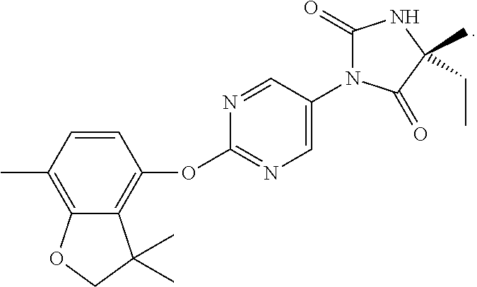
CC1=C2C(=C(OC3=NC=C(N4C(=O)NC(CC)(C)C4=O)C=N3)C=C1)C(C)(C)CO2
